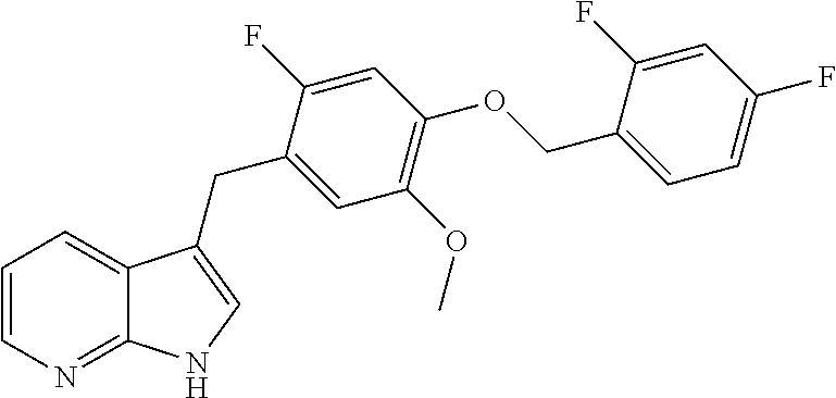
C1=CN=C2C(=C1)C(CC1=CC(OC)=C(OCC3=CC=C(F)C=C3F)C=C1F)=CN2
